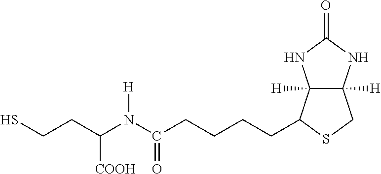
C(N(C(CCCCC1C2([H])C([H])(CS1)NC(=O)N2)=O)[H])(CCS)[COOH]
